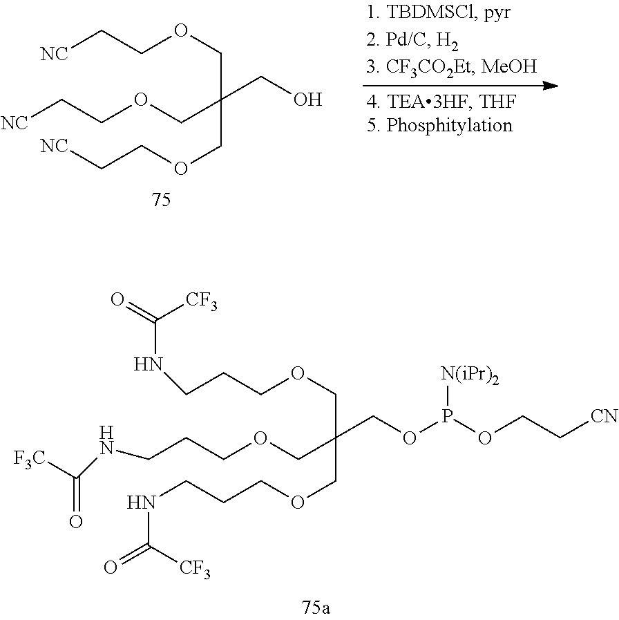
C(C(COCC[NC])(COCC[NC])CO)OCC[NC].C(C(COCCCNC(=O)[CF3])(COCCCNC([F3C])=O)COP(OCC[CN])[N(iPr)2])OCCCNC(=O)[CF3]
